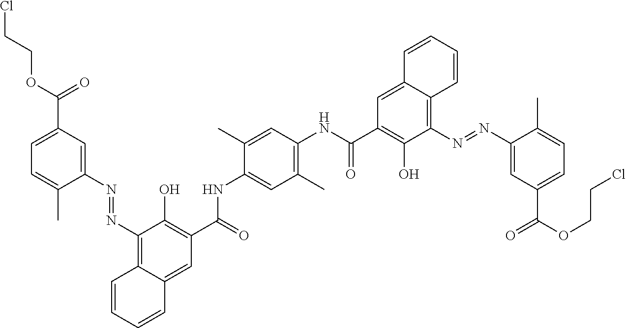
ClCCOC(C1=CC=C(C)C(N=NC2=C3C(=CC(C(=O)NC4=CC(C)=C(NC(C5=C(O)C(N=NC6=CC(C(OCCCl)=O)=CC=C6C)=C6C(=C5)C=CC=C6)=O)C=C4C)=C2O)C=CC=C3)=C1)=O
